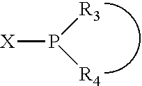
P([R3])([R4])[X]
